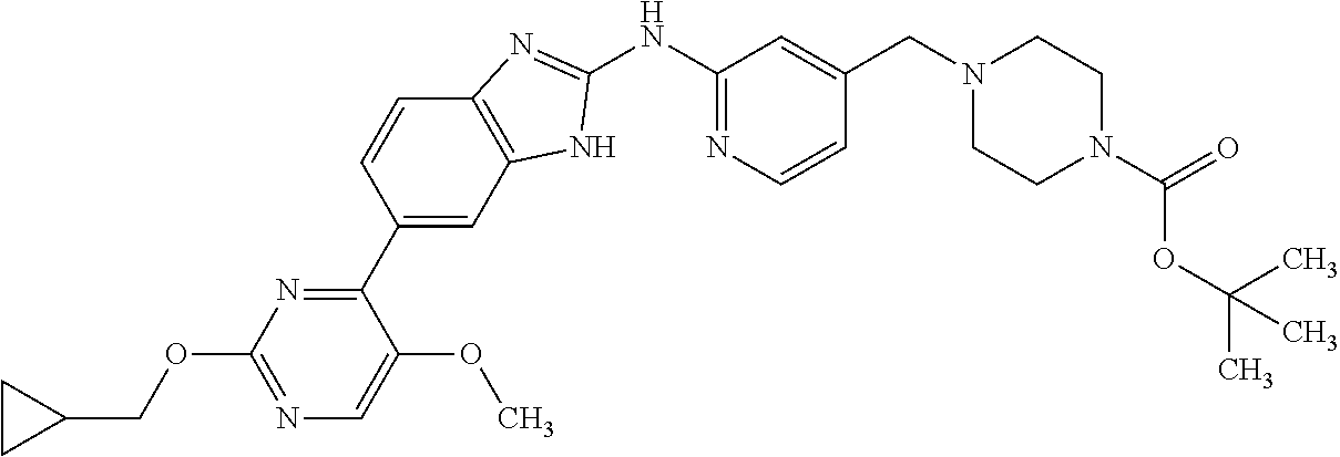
C1(C2=NC(OCC3CC3)=NC=C2OC)=CC2=C(C=C1)N=C(NC1=NC=CC(CN3CCN(C(=O)OC(C)(C)C)CC3)=C1)N2
